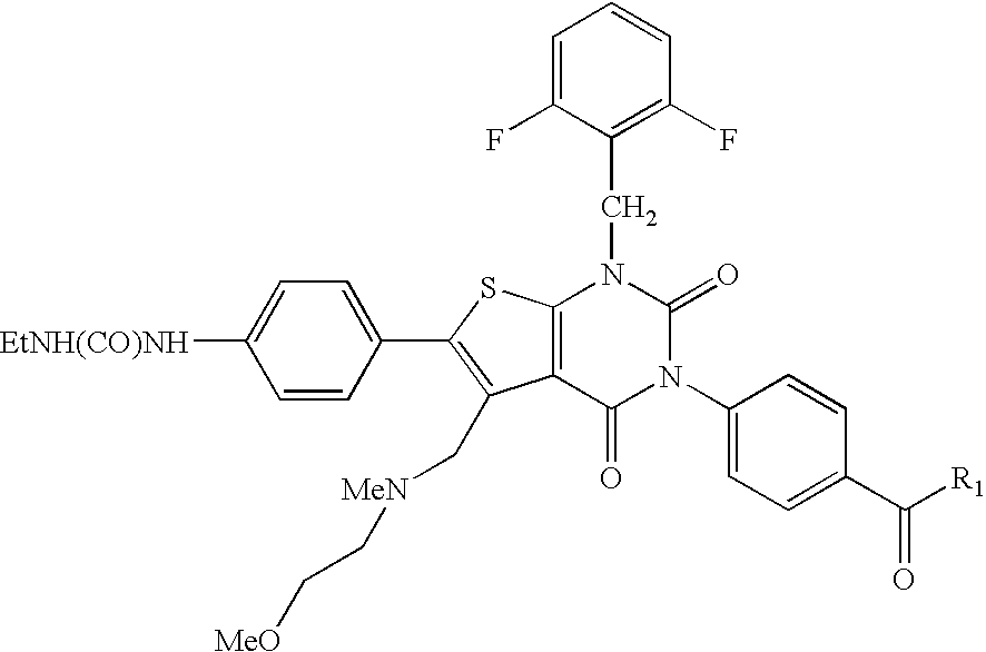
C1=CC(C2=C(C[MeN]CC[MeO])C3=C(S2)N(CC2=C(F)C=CC=C2F)C(=O)N(C2=CC=C(C([R1])=O)C=C2)C3=O)=CC=C1[EtNH(CO)NH]
